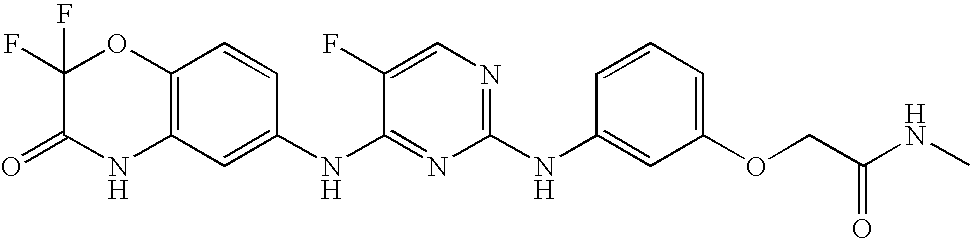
C1(F)(F)C(=O)NC2=C(O1)C=CC(NC1=NC(NC3=CC(OCC(NC)=O)=CC=C3)=NC=C1F)=C2
